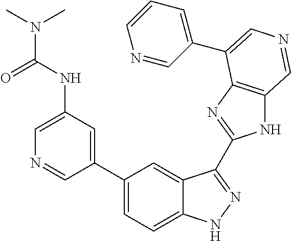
C1=C(NC(=O)N(C)C)C=C(C2=CC=C3C(=C2)C(C2=NC4=C(N2)C=NC=C4C2=CC=CN=C2)=NN3)C=N1
